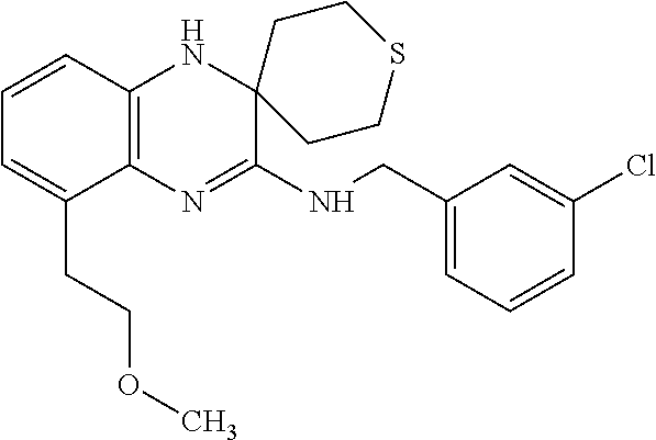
C12=C(N=C(NCC3=CC=CC(Cl)=C3)C3(N1)CCSCC3)C(CCOC)=CC=C2
